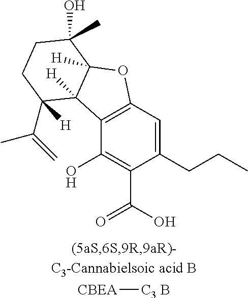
C12=C(C=C(CCC)C(C(=O)O)=C1O)OC1([H])C2([H])C(C(=C)C)([H])CCC1(O)C.[CBEA][C3 B]
